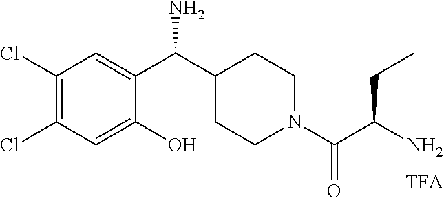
C1=C(O)C(C(N)C2CCN(C(=O)C(CC)N)CC2)=CC(Cl)=C1Cl
